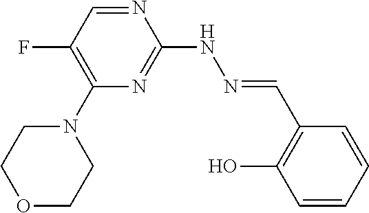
C1(N2CCOCC2)=C(F)C=NC(NN=CC2=C(O)C=CC=C2)=N1
